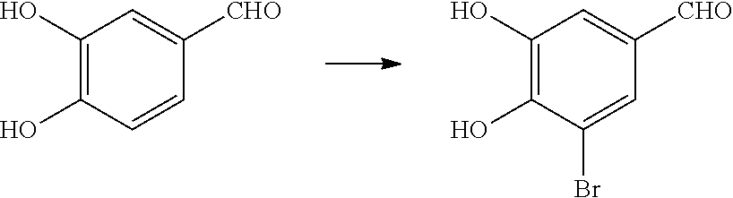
C1(O)=C(O)C=CC([CHO])=C1.C1(O)=C(O)C(Br)=CC([CHO])=C1
